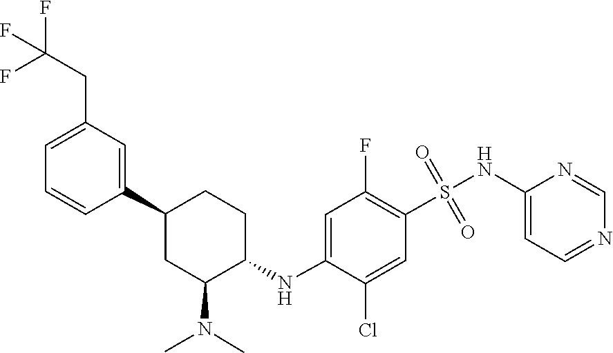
S(C1=C(F)C=C(NC2CCC(C3=CC(CC(F)(F)F)=CC=C3)CC2N(C)C)C(Cl)=C1)(NC1=CC=NC=N1)(=O)=O
